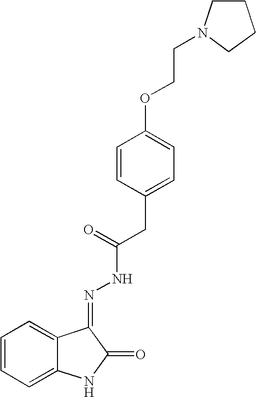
C1=CC=C2C(=C1)C(=NNC(CC1=CC=C(OCCN3CCCC3)C=C1)=O)C(=O)N2
